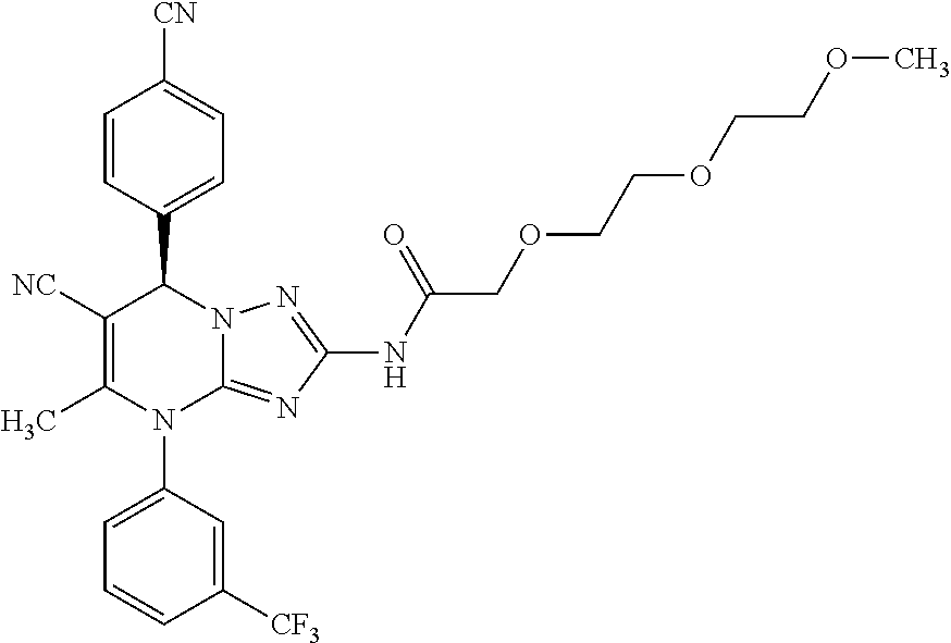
C1([NC])=C(C)N(C2=CC=CC([CF3])=C2)C2=NC(NC(COCCOCCOC)=O)=NN2C1C1=CC=C([CN])C=C1
